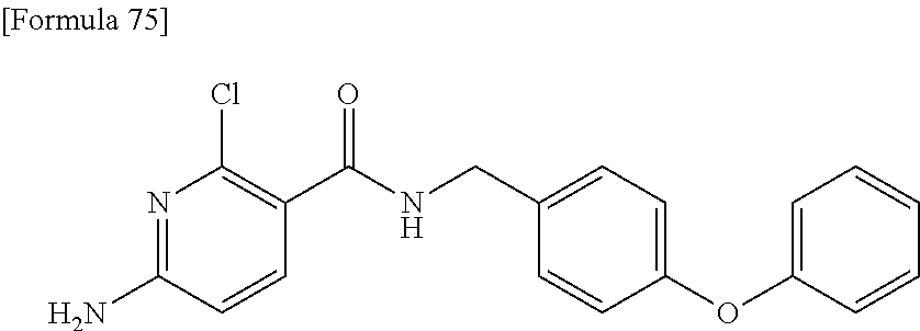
N1=C(N)C=CC(C(NCC2=CC=C(OC3=CC=CC=C3)C=C2)=O)=C1Cl
